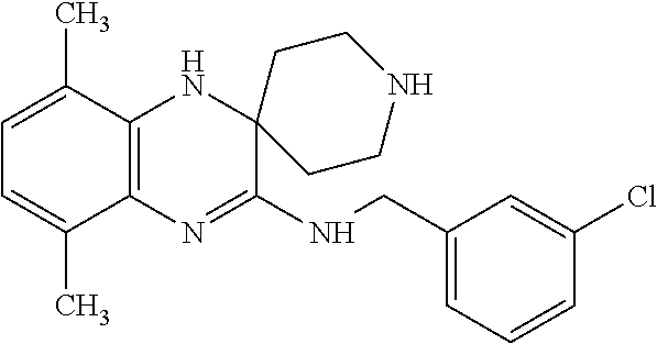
C12=C(N=C(NCC3=CC=CC(Cl)=C3)C3(N1)CCNCC3)C(C)=CC=C2C
